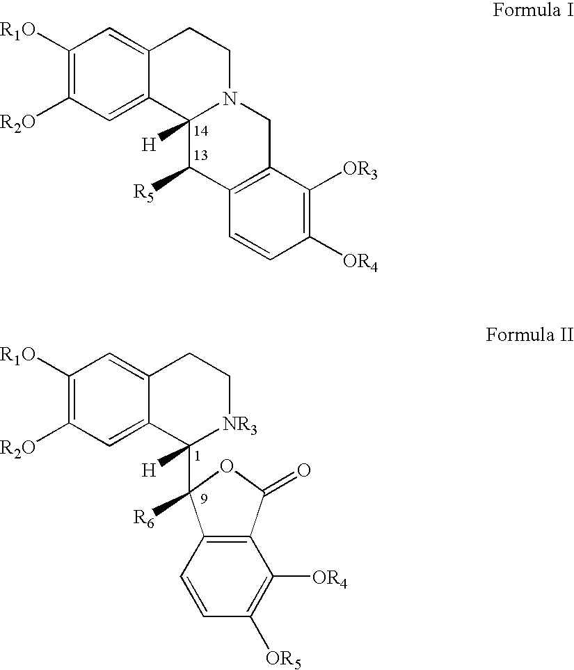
C1([R1O])=C([R2O])C=C2C(=C1)CCN1C2([H])C([R5])C2=C(C1)C([OR3])=C([OR4])C=C2.C1([R1O])=C([R2O])C=C2C(=C1)CC[NR3]C2([H])C1([R6])C2=C(C(=O)O1)C([OR4])=C([OR5])C=C2
